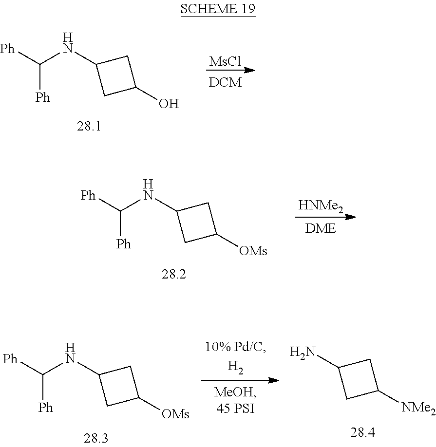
[MsCl].[Ph]C(NC1CC(O)C1)[Ph].[HNMe2].[Ph]C(NC1CC([OMs])C1)[Ph].[Ph]C(NC1CC([OMs])C1)[Ph].NC1CC([NMe2])C1
